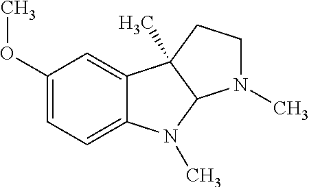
C1(OC)=CC=C2C(=C1)C1(C)C(N2C)N(C)CC1
